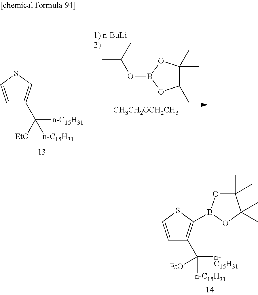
CC1(C)C(C)(C)OB(OC(C)C)O1.[CH3CH2OCH2CH3].C(C1=CSC=C1)([EtO])([n-C15H31])[n-C15H31].C(C1=C(B2OC(C)(C)C(C)(C)O2)SC=C1)([EtO])([n-C15H31])[n-C15H31]
